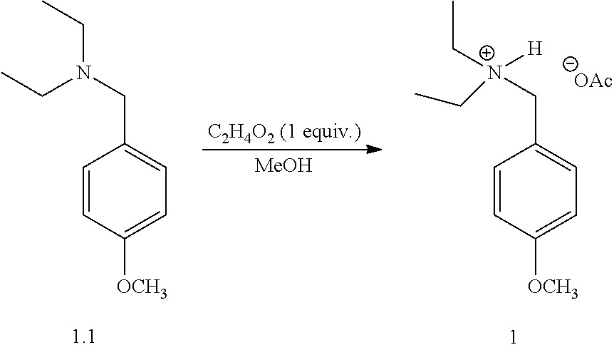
[MeOH].C1=CC([OCH3])=CC=C1C[N+]([H])(CC)CC.[OAc].C1=CC([OCH3])=CC=C1CN(CC)CC
